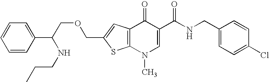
C12=C(N(C)C=C(C(NCC3=CC=C(Cl)C=C3)=O)C1=O)SC(COCC(C1=CC=CC=C1)NCCC)=C2
